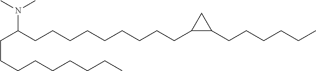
C(C(CCCCCCCCCC1C(CCCCCC)C1)N(C)C)CCCCCCCC
